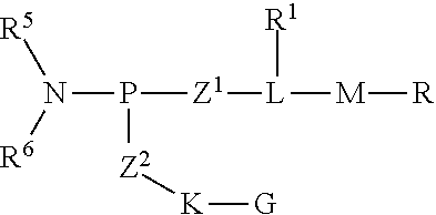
N(P([Z1][L]([M][R])[R1])[Z2][K][G])([R6])[R5]
